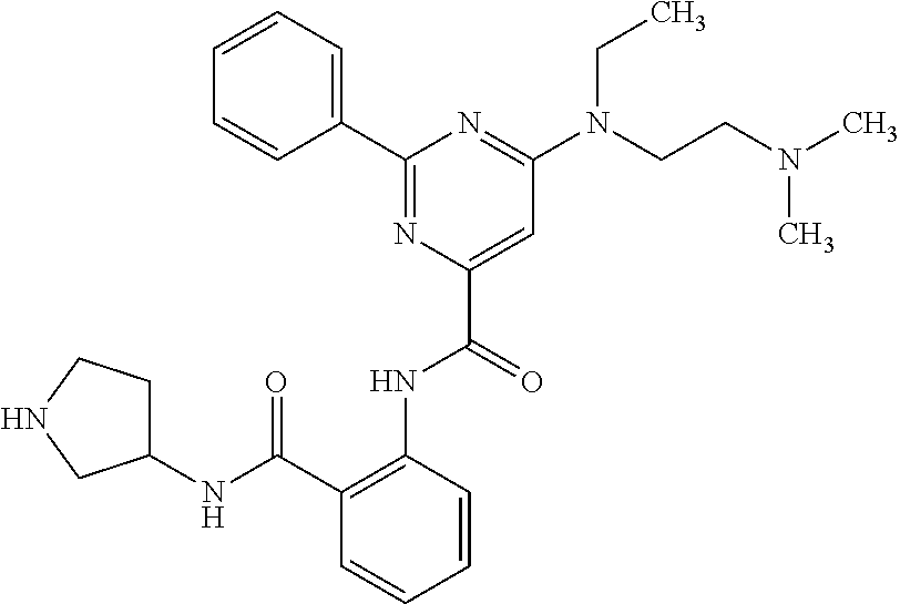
C1=CC=C(C2=NC(C(=O)NC3=C(C(NC4CCNC4)=O)C=CC=C3)=CC(N(CCN(C)C)CC)=N2)C=C1
